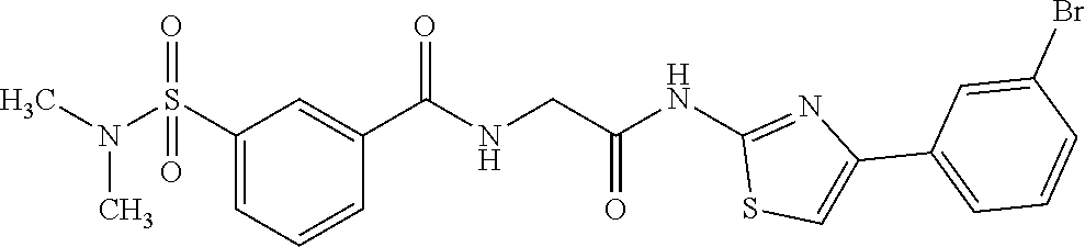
C1(S(N(C)C)(=O)=O)=CC=CC(C(=O)NCC(NC2=NC(C3=CC=CC(Br)=C3)=CS2)=O)=C1
